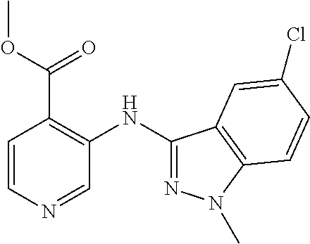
C1=CN=CC(NC2=NN(C)C3=C2C=C(Cl)C=C3)=C1C(OC)=O
